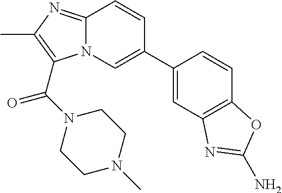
N12C(=NC(C)=C1C(N1CCN(C)CC1)=O)C=CC(C1=CC3=C(C=C1)OC(N)=N3)=C2
